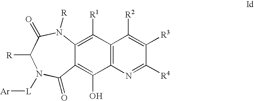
C12=C(O)C3=C(C([R1])=C1N([R])C(=O)C([R])N([L][Ar])C2=O)C([R2])=C([R3])C([R4])=N3
